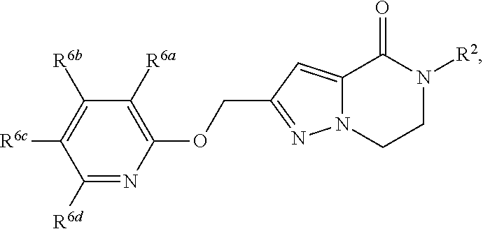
C12=CC(COC3=C([R6a])C([R6b])=C([R6c])C([R6d])=N3)=NN1CCN([R2])C2=O
